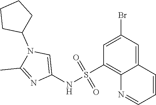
C1=C(Br)C=C2C(=C1S(NC1=CN(C3CCCC3)C(C)=N1)(=O)=O)N=CC=C2
